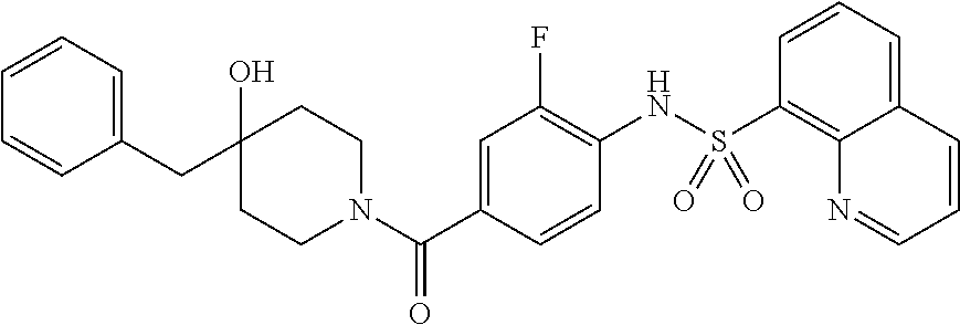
C(C1=CC=CC=C1)C1(O)CCN(C(C2=CC(F)=C(NS(C3=C4C(=CC=C3)C=CC=N4)(=O)=O)C=C2)=O)CC1
